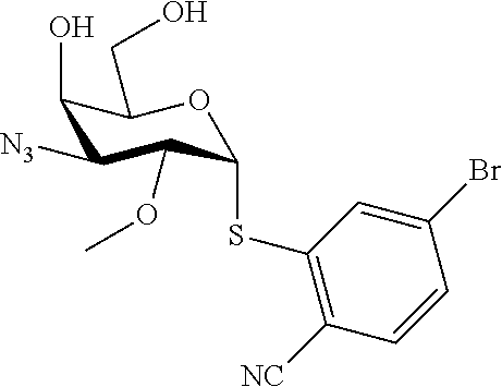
C1(O)C([N3])C(OC)C(SC2=C([NC])C=CC(Br)=C2)OC1CO
